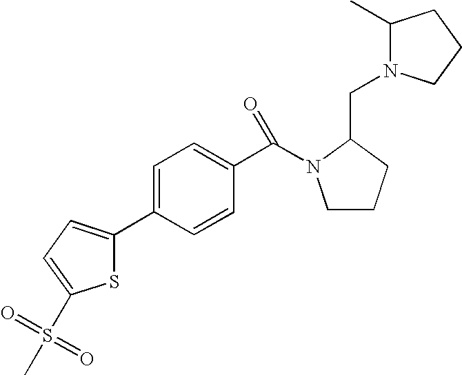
S1C(C2=CC=C(C(N3CCCC3CN3C(C)CCC3)=O)C=C2)=CC=C1S(C)(=O)=O
